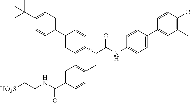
C1(C(C(NC2=CC=C(C3=CC(C)=C(Cl)C=C3)C=C2)=O)CC2=CC=C(C(NCC[HO3S])=O)C=C2)=CC=C(C2=CC=C(C(C)(C)C)C=C2)C=C1
